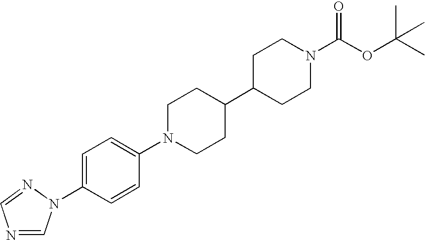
C1=C(N2C=NC=N2)C=CC(N2CCC(C3CCN(C(OC(C)(C)C)=O)CC3)CC2)=C1
